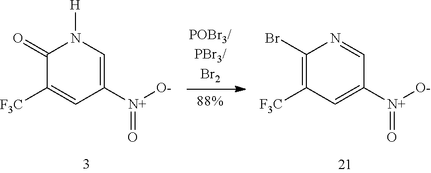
C1(=O)C([F3C])=CC([N+]([O-])=O)=CN1[H].C1(Br)=C([F3C])C=C([N+]([O-])=O)C=N1
